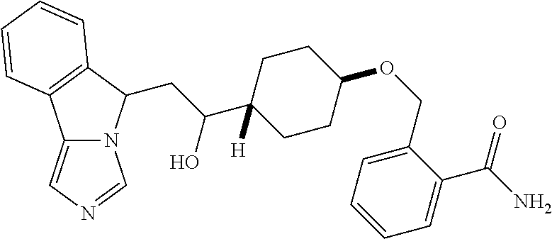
C12=CN=CN1C(CC(C1([H])CCC(OCC3=CC=CC=C3C(N)=O)CC1)O)C1=C2C=CC=C1
